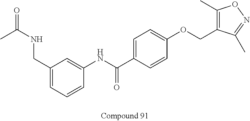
C1(C)=C(COC2=CC=C(C(=O)NC3=CC(CNC(=O)C)=CC=C3)C=C2)C(C)=NO1
